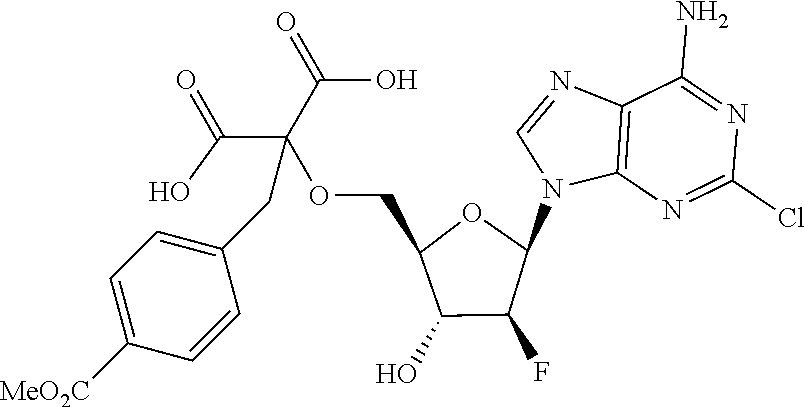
C12=C(N=C(Cl)N=C1N)N(C1OC(COC(C(=O)O)(C(=O)O)CC3=CC=C([MeO2C])C=C3)C(O)C1F)C=N2
